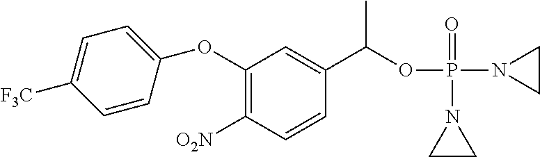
C1(OC2=CC=C([F3C])C=C2)=C([O2N])C=CC(C(OP(N2CC2)(=O)N2CC2)C)=C1
